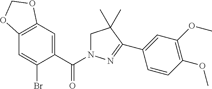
C12=C(C=C(C(N3CC(C)(C)C(C4=CC(OC)=C(OC)C=C4)=N3)=O)C(Br)=C1)OCO2
